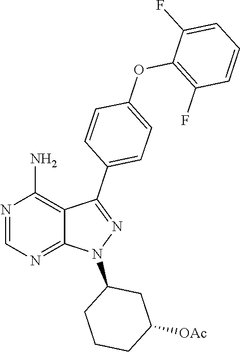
C1(C2=CC=C(OC3=C(F)C=CC=C3F)C=C2)=NN(C2CCCC([OAc])C2)C2=NC=NC(N)=C12
